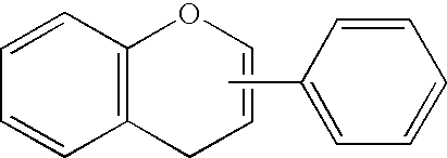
C1=CC2=C(C=C1)CC=CO2.CC1=CC=CC=C1
